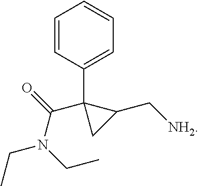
C1=CC(C2(C(=O)N(CC)CC)C(C[NH2])C2)=CC=C1
